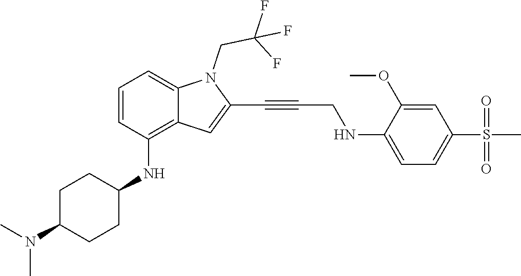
C(C#CC1=CC2=C(NC3CCC(N(C)C)CC3)C=CC=C2N1CC(F)(F)F)NC1=CC=C(S(C)(=O)=O)C=C1OC
